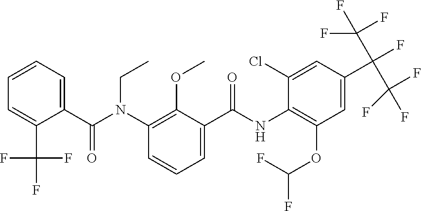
C1=CC=C(C(N(C2=C(OC)C(C(NC3=C(OC(F)F)C=C(C(F)(C(F)(F)F)C(F)(F)F)C=C3Cl)=O)=CC=C2)CC)=O)C(C(F)(F)F)=C1
